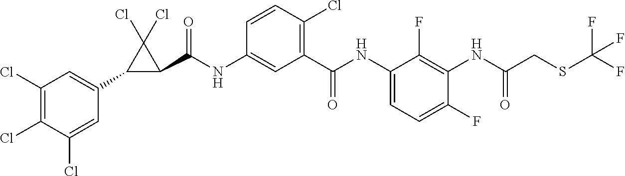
C1(Cl)=C(Cl)C(Cl)=CC(C2C(C(NC3=CC(C(NC4=CC=C(F)C(NC(CSC(F)(F)F)=O)=C4F)=O)=C(Cl)C=C3)=O)C2(Cl)Cl)=C1
